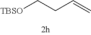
[TBSO]CCC=C
